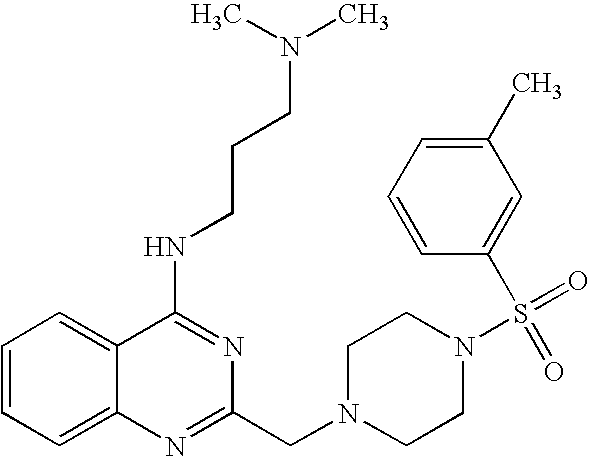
C1=CC=C2C(=C1)C(NCCCN(C)C)=NC(CN1CCN(S(=O)(=O)C3=CC(C)=CC=C3)CC1)=N2
